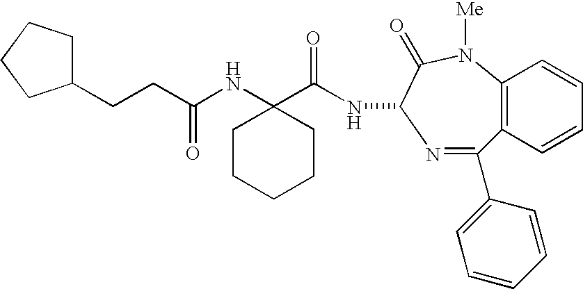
C12=C(C=CC=C1)C(C1=CC=CC=C1)=NC(NC(=O)C1(NC(CCC3CCCC3)=O)CCCCC1)C(=O)N2[Me]
